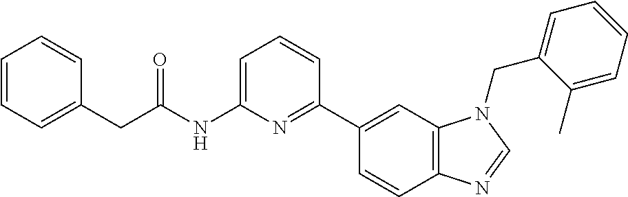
C1=CC2=C(C=C1C1=NC(NC(=O)CC3=CC=CC=C3)=CC=C1)N(CC1=CC=CC=C1C)C=N2
